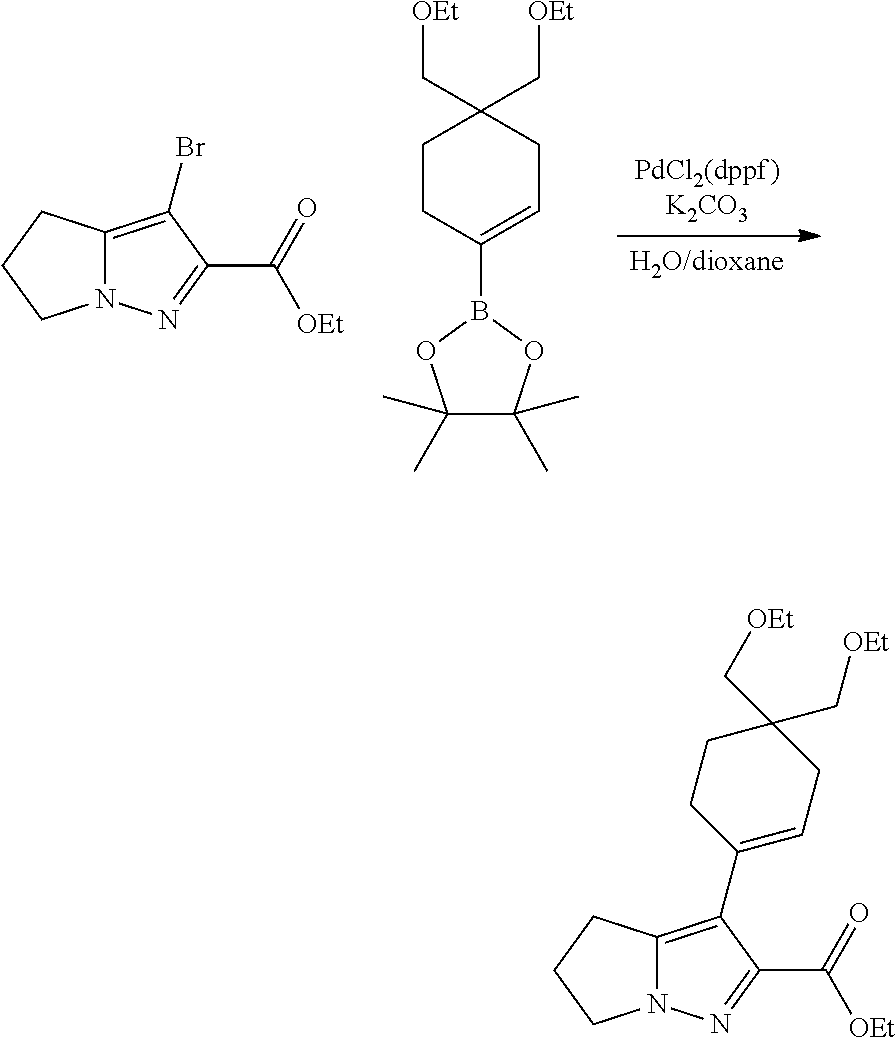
[H2O/dioxane].[PdCl2(dppf)K2CO3].B1(C2=CCC(C[OEt])(C[OEt])CC2)OC(C)(C)C(C)(C)O1.C12=C(Br)C(C(=O)[OEt])=NN1CCC2.C12=C(C3=CCC(C[OEt])(C[OEt])CC3)C(C(=O)[OEt])=NN1CCC2
